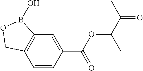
C12=C(C=CC(C(OC(C(=O)C)C)=O)=C1)COB2O
